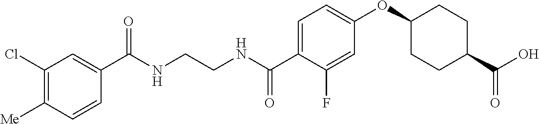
C1(Cl)=C([Me])C=CC(C(NCCNC(C2=CC=C(OC3CCC(C(O)=O)CC3)C=C2F)=O)=O)=C1
